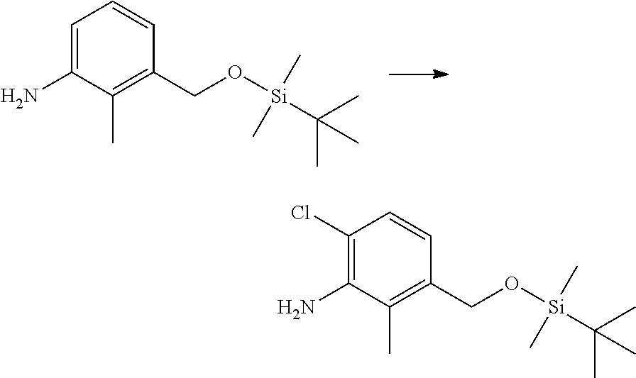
C1=C(N)C(C)=C(CO[Si](C(C)(C)C)(C)C)C=C1.C1(Cl)=C(N)C(C)=C(CO[Si](C(C)(C)C)(C)C)C=C1
